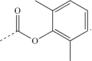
C1=CC=C(C)C(OC(C)=O)=C1C
